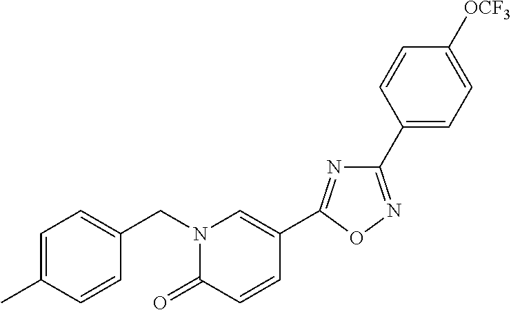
C1=C(C)C=CC(CN2C(=O)C=CC(C3=NC(C4=CC=C([OCF3])C=C4)=NO3)=C2)=C1
